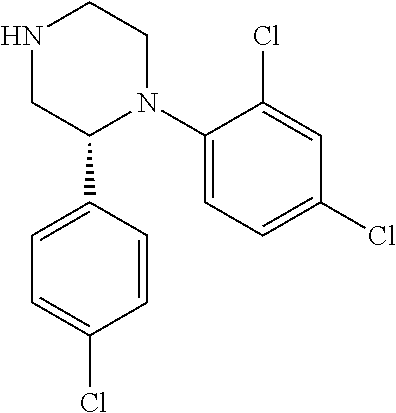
N1CC(C2=CC=C(Cl)C=C2)N(C2=CC=C(Cl)C=C2Cl)CC1
